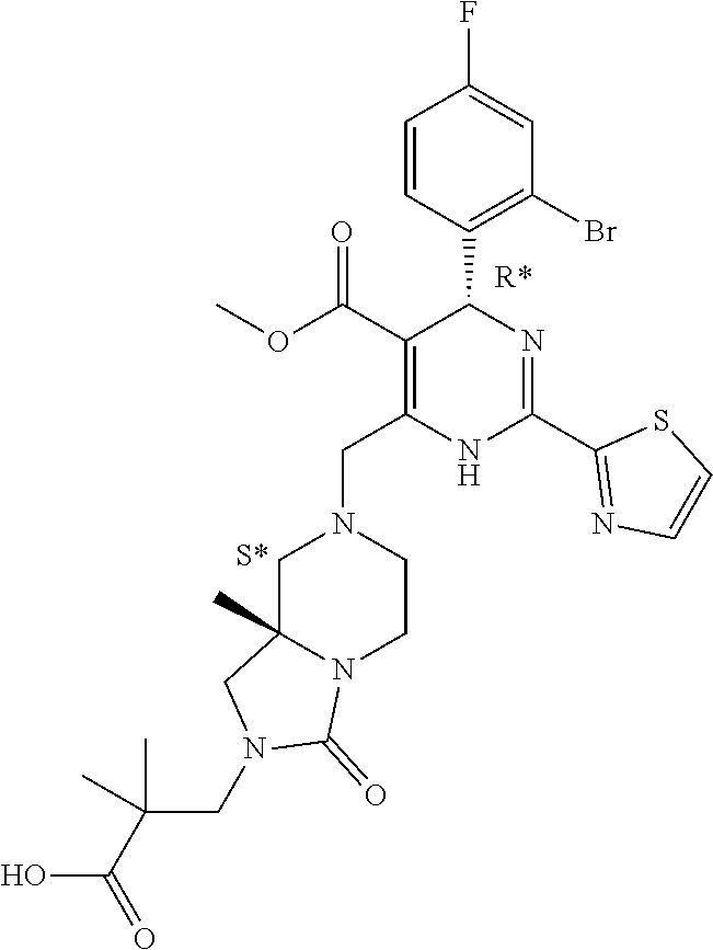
[R*].C1(F)=CC(Br)=C(C2C(C(OC)=O)=C(CN3CC4(C)N(CC3)C(=O)N(CC(C)(C(O)=O)C)C4)NC(C3=NC=CS3)=N2)C=C1
